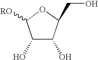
C1(O)C(O)C(CO)OC1[RO]
